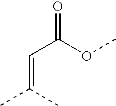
C(C(OC)=O)=C(C)C
